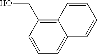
C12=C(CO)C=CC=C1C=CC=C2
